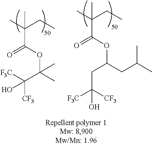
CC(C(OC(C)(C([F3C])([CF3])O)C)=O)(C)CC.CC(C(OC(CC(C)C)CC([F3C])([CF3])O)=O)(C)CC
